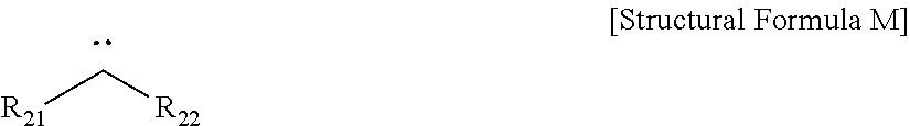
[R21]C[R22]
